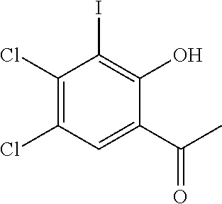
C1(Cl)=C(Cl)C=C(C(C)=O)C(O)=C1I
